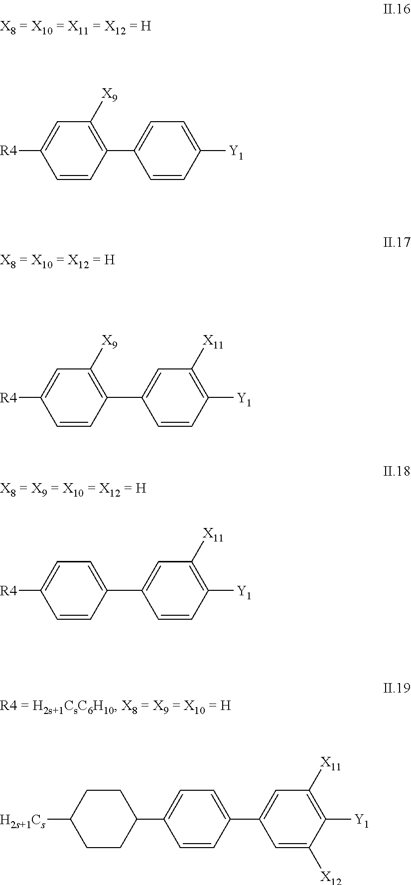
C1([X9])=C(C2=CC([X11])=C([Y1])C=C2)C=CC([R4])=C1.C1=C(C2=CC([X11])=C([Y1])C=C2)C=CC([R4])=C1.C1CC([H2s+1Cs])CCC1C1=CC=C(C2=CC([X11])=C([Y1])C([X12])=C2)C=C1.C1([X9])=C(C2=CC=C([Y1])C=C2)C=CC([R4])=C1
